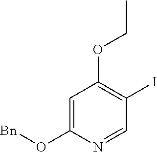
C1=C(O[Bn])N=CC(I)=C1OCC
